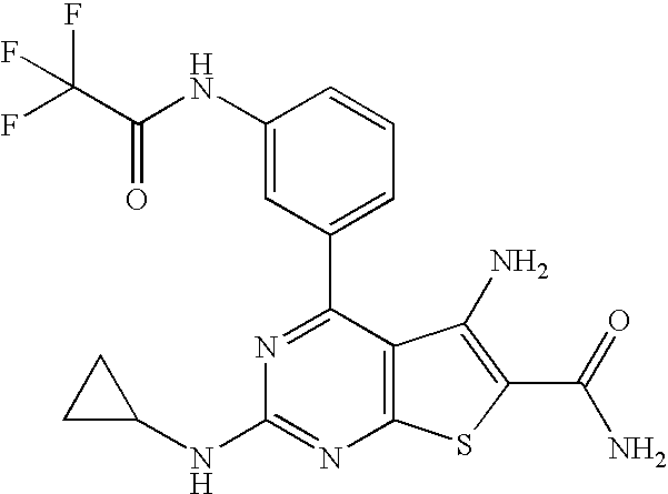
C1(NC(C(F)(F)F)=O)=CC(C2=NC(NC3CC3)=NC3=C2C(N)=C(C(N)=O)S3)=CC=C1
